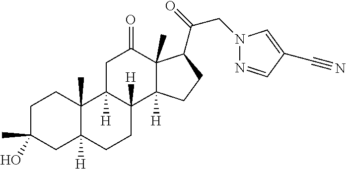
C1C(C)(O)CC2([H])C(C)(C1)C1([H])C([H])(CC2)C2([H])C(C)(C(=O)C1)C(C(CN1N=CC(C#N)=C1)=O)CC2
